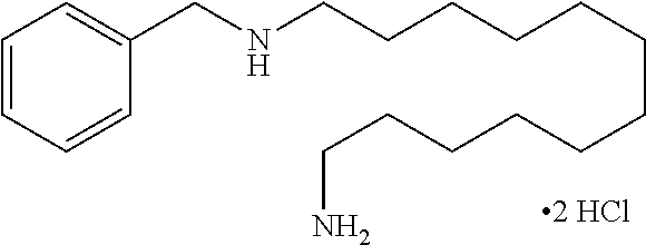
C1=CC=CC(CNCCCCCCCCCCCCN)=C1
